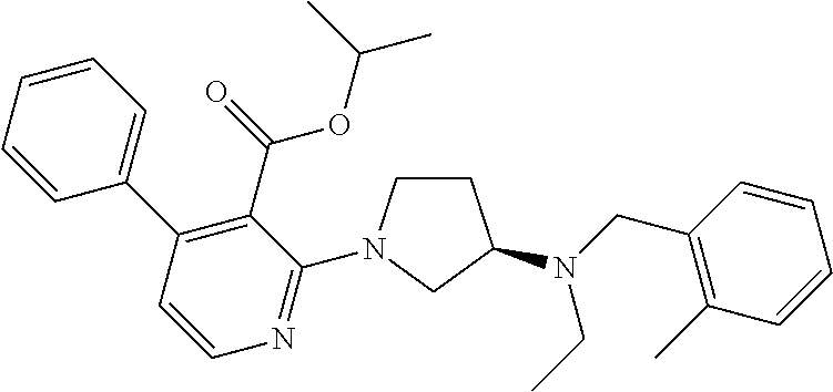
C1=CC=CC(C2=C(C(=O)OC(C)C)C(N3CCC(N(CC)CC4=C(C)C=CC=C4)C3)=NC=C2)=C1
